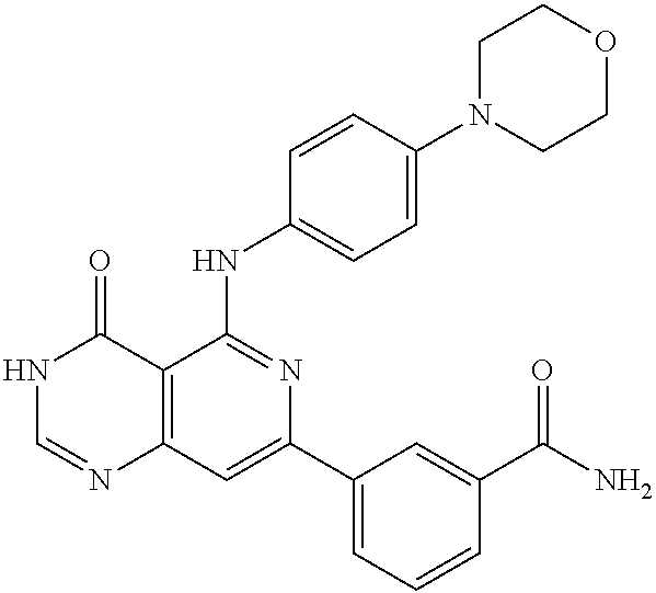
C12=C(C=C(C3=CC=CC(C(N)=O)=C3)N=C1NC1=CC=C(N3CCOCC3)C=C1)N=CNC2=O
